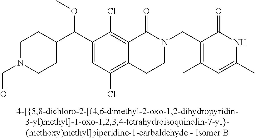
C1(C(C2=CC(Cl)=C3C(=C2Cl)C(=O)N(CC2=C(C)C=C(C)NC2=O)CC3)OC)CCN(C=O)CC1
